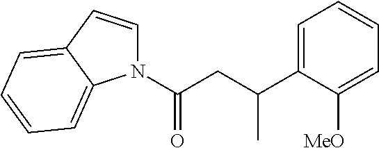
N1(C(CC(C2=CC=CC=C2[MeO])C)=O)C=CC2=CC=CC=C12
